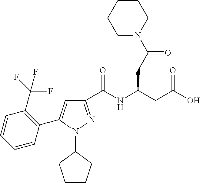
C1(C(NC(CC(O)=O)CC(N2CCCCC2)=O)=O)=NN(C2CCCC2)C(C2=C(C(F)(F)F)C=CC=C2)=C1
